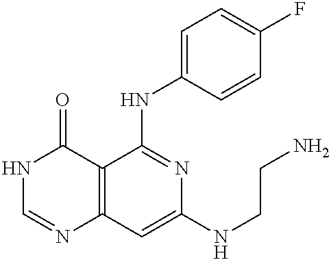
C12=C(C=C(NCCN)N=C1NC1=CC=C(F)C=C1)N=CNC2=O
